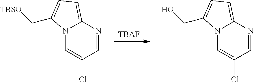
[TBAF].N12C=C(Cl)C=NC1=CC=C2C[TBSO].N12C=C(Cl)C=NC1=CC=C2CO
